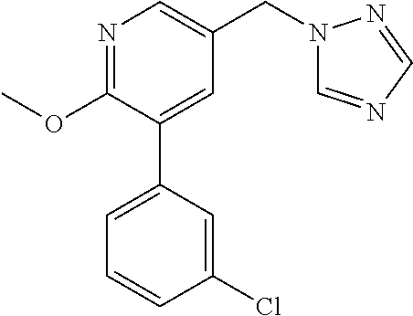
C1(OC)=NC=C(CN2C=NC=N2)C=C1C1=CC=CC(Cl)=C1
